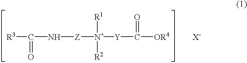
[R3]C(=O)N[Z][N+]([R1])([R2])[Y]C(=O)[OR4].[X-]
